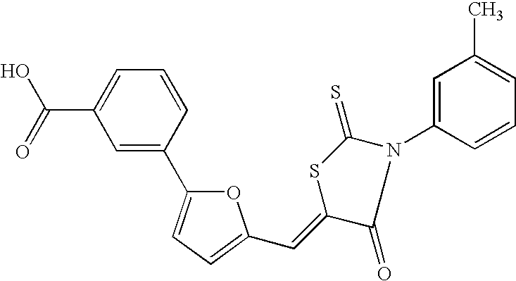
C1=C(C2=CC=C(C=C3C(=O)N(C4=CC(C)=CC=C4)C(=S)S3)O2)C=CC=C1C(=O)O
